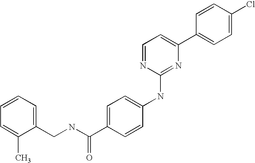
C1=CC(C2=CC=NC(NC3=CC=C(C(NCC4=CC=CC=C4C)=O)C=C3)=N2)=CC=C1Cl
